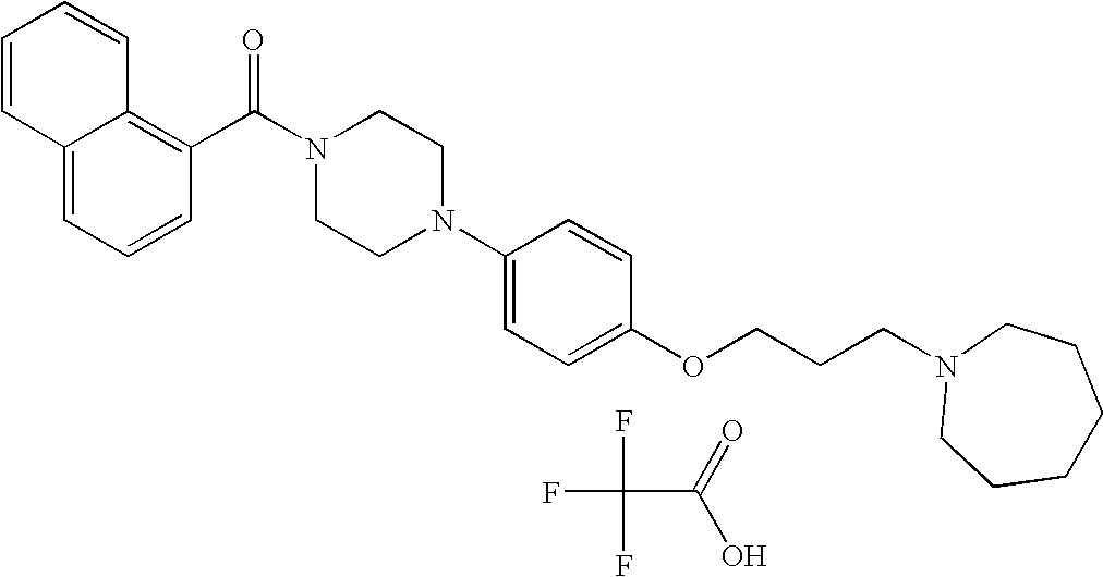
C1=CC2=CC=CC(C(N3CCN(C4=CC=C(OCCCN5CCCCCC5)C=C4)CC3)=O)=C2C=C1.FC(C(=O)O)(F)F
